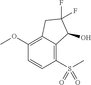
O(C1=C2C(=C(S(C)(=O)=O)C=C1)C(O)C(F)(F)C2)C
